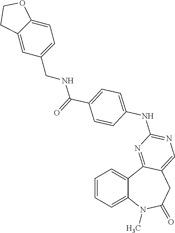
C1=CC=C2C(=C1)C1=NC(NC3=CC=C(C(=O)NCC4=CC=C5C(=C4)CCO5)C=C3)=NC=C1CC(=O)N2C
